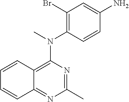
C1(C)=NC(N(C)C2=C(Br)C=C(N)C=C2)=C2C(=N1)C=CC=C2
